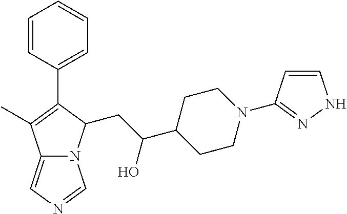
C12=CN=CN1C(CC(C1CCN(C3=NNC=C3)CC1)O)C(C1=CC=CC=C1)=C2C
